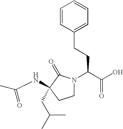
C1=CC(CCC(C(O)=O)N2CCC(NC(C)=O)(CC(C)C)C2=O)=CC=C1
